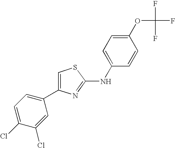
C1=C(NC2=NC(C3=CC=C(Cl)C(Cl)=C3)=CS2)C=CC(OC(F)(F)F)=C1
